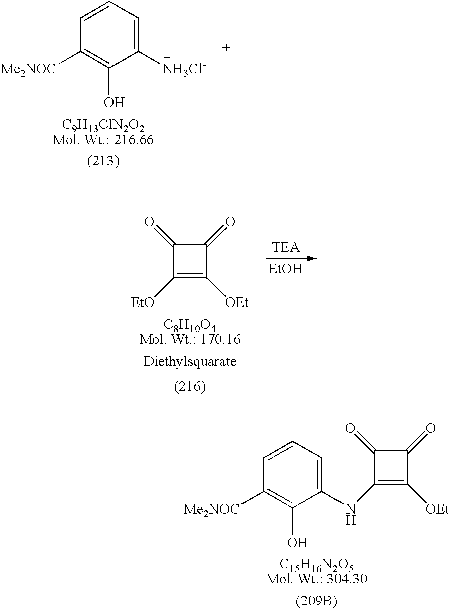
C1([Me2NOC])=C(O)C([NH3Cl-])=CC=C1.C1([Me2NOC])=C(O)C(NC2=C([OEt])C(=O)C2=O)=CC=C1.[EtOH].C1([EtO])=C([OEt])C(=O)C1=O
